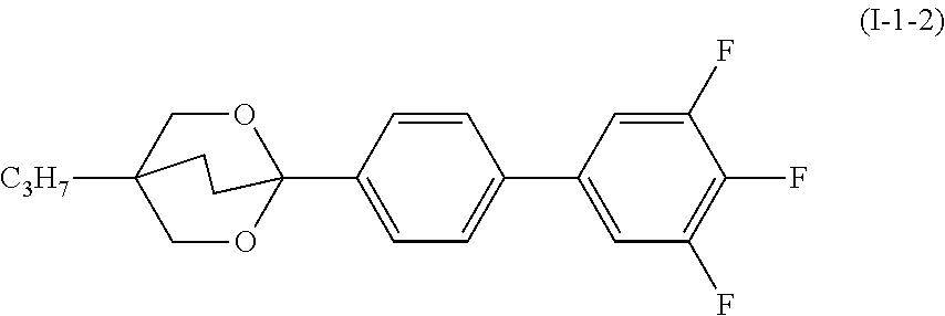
C1OC2(C3=CC=C(C4=CC(F)=C(F)C(F)=C4)C=C3)OCC1([C3H7])CC2
